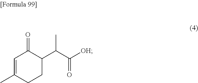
C1=C(C)CCC(C(C([OH])=O)C)C1=O
